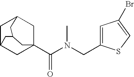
C1C2CC3(C(N(CC4=CC(Br)=CS4)C)=O)CC1CC(C2)C3
